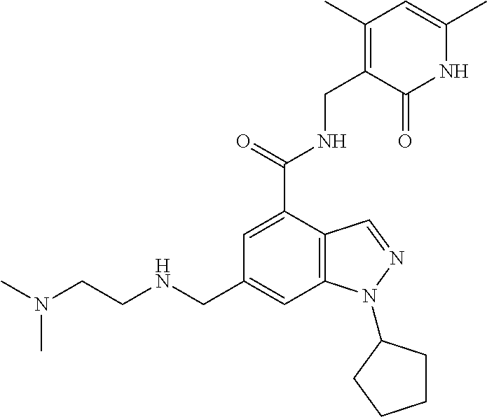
C12=C(C(C(NCC3=C(C)C=C(C)NC3=O)=O)=CC(CNCCN(C)C)=C1)C=NN2C1CCCC1
